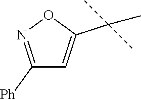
O1N=C([Ph])C=C1C(C)(C)C
